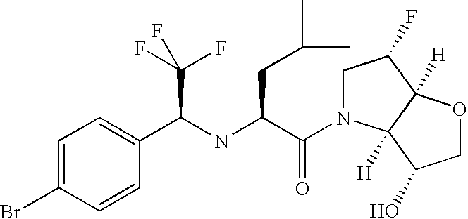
C1=C(Br)C=CC(C(NC(C(=O)N2CC(F)C3([H])C2([H])C(O)CO3)CC(C)C)C(F)(F)F)=C1
